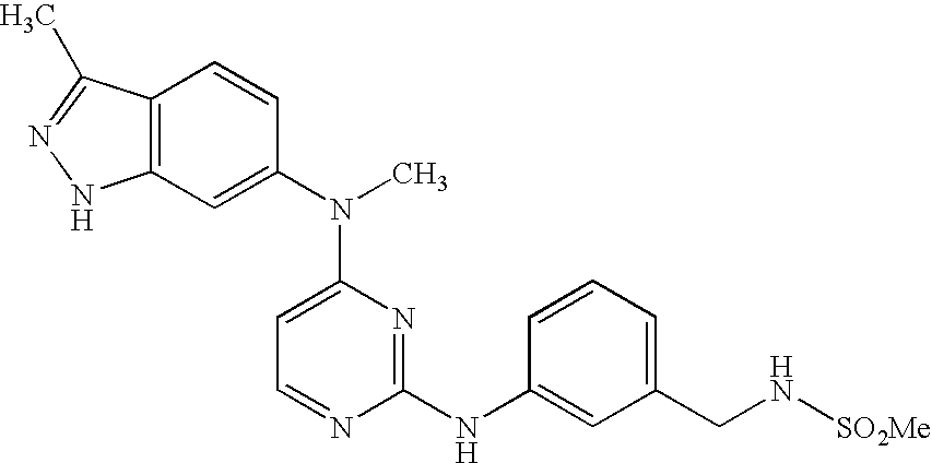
C12=C(C=C(N(C3=CC=NC(NC4=CC(CN[SO2Me])=CC=C4)=N3)C)C=C1)NN=C2C
